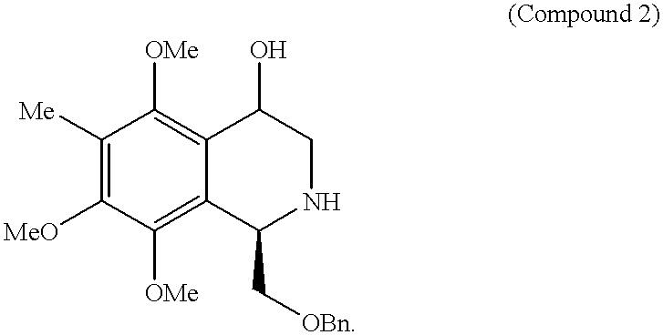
C1([Me])=C([MeO])C([OMe])=C2C(=C1[OMe])C(O)CNC2C[OBn]
